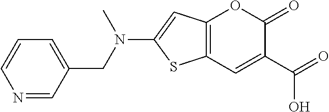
C12=C(C=C(C(O)=O)C(=O)O1)SC(N(CC1=CC=CN=C1)C)=C2
